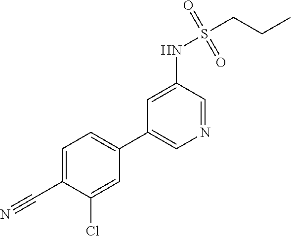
C1=C(C#N)C(Cl)=CC(C2=CN=CC(NS(CCC)(=O)=O)=C2)=C1
